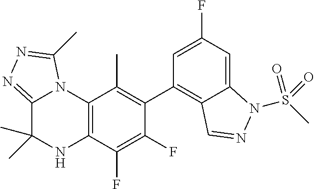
C1(C2=C3C(=CC(F)=C2)N(S(C)(=O)=O)N=C3)=C(C)C2=C(C(F)=C1F)NC(C)(C)C1=NN=C(C)N21
